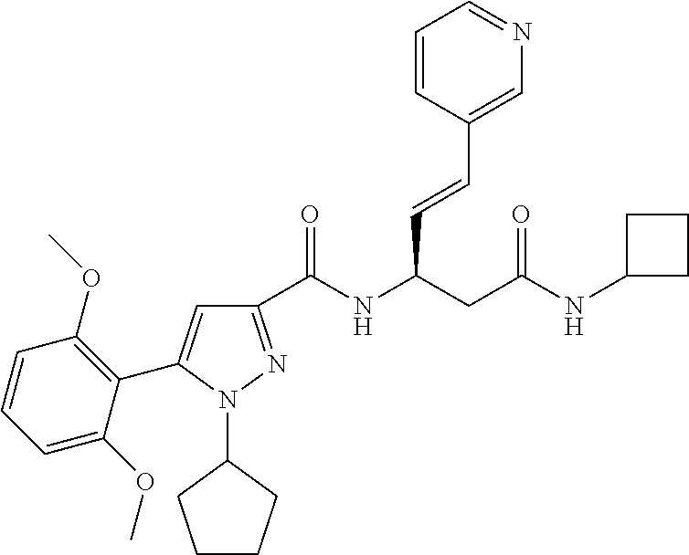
C1(C(NC(CC(NC2CCC2)=O)C=CC2=CN=CC=C2)=O)=NN(C2CCCC2)C(C2=C(OC)C=CC=C2OC)=C1
